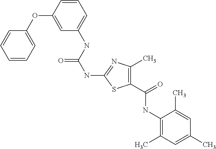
C1=C(OC2=CC=CC=C2)C=CC=C1NC(NC1=NC(C)=C(C(NC2=C(C)C=C(C)C=C2C)=O)S1)=O
